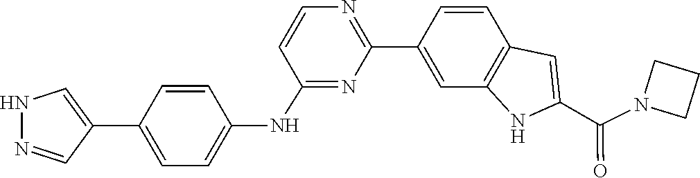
C1CN(C(C2=CC3=C(C=C(C4=NC=CC(NC5=CC=C(C6=CNN=C6)C=C5)=N4)C=C3)N2)=O)C1
